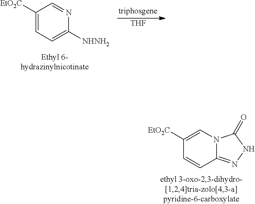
[THF].C1([EtO2C])=CC=C([NHNH2])N=C1.C1([EtO2C])=CN2C(=NNC2=O)C=C1
